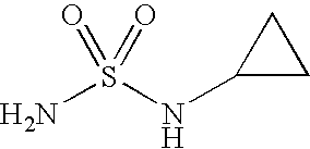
C1(NS(N)(=O)=O)CC1
